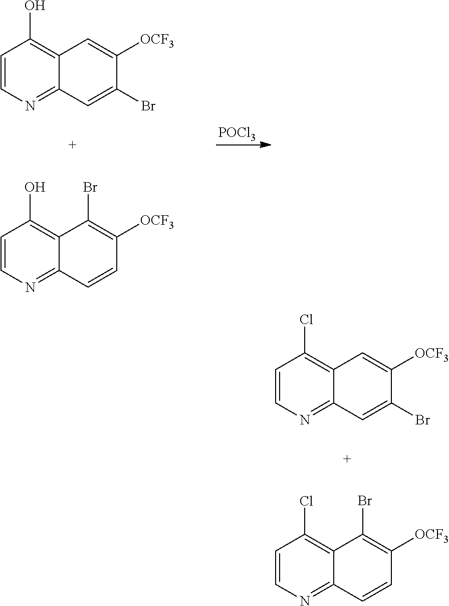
C1=CN=C2C(=C1Cl)C=C([OCF3])C(Br)=C2.C1=CN=C2C(=C1Cl)C(Br)=C([OCF3])C=C2.C1=CN=C2C(=C1O)C=C([OCF3])C(Br)=C2.C1=CN=C2C(=C1O)C(Br)=C([OCF3])C=C2.[POCl3]
